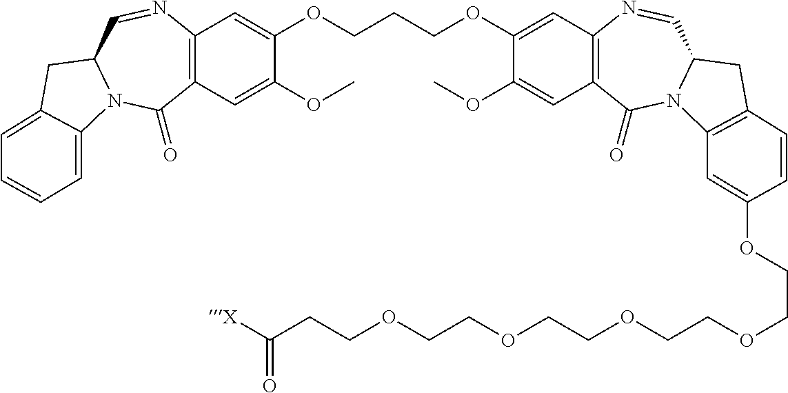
C12=C(C=C(OC)C(OCCCOC3=CC4=C(C=C3OC)C(=O)N3C(C=N4)CC4=C3C=C(OCCOCCOCCOCCOCCC([X])=O)C=C4)=C1)C(=O)N1C(C=N2)CC2=CC=CC=C12
